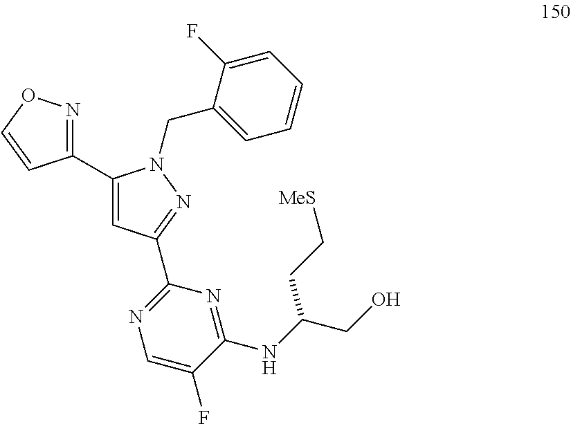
C1(C2=CC(C3=NC=C(F)C(NC(CO)CC[MeS])=N3)=NN2CC2=CC=CC=C2F)=NOC=C1
